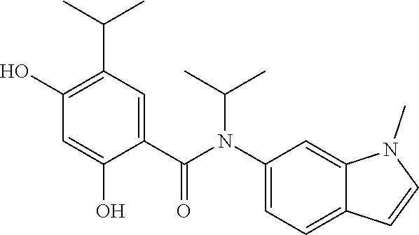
C1(C(N(C2=CC=C3C(=C2)N(C)C=C3)C(C)C)=O)=CC(C(C)C)=C(O)C=C1O
